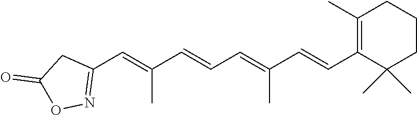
C1(C=C(C=CC=C(C=CC2=C(C)CCCC2(C)C)C)C)=NOC(=O)C1
